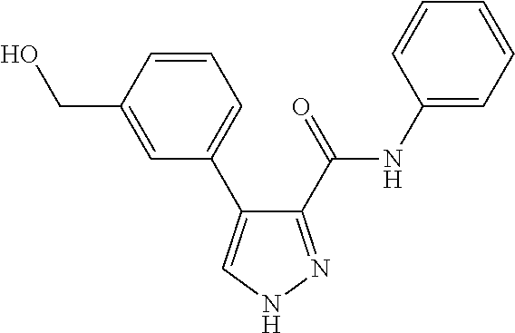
C1(C(=O)NC2=CC=CC=C2)=NNC=C1C1=CC=CC(CO)=C1
